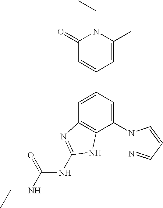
C1=C(C2=CC(=O)N(CC)C(C)=C2)C=C(N2N=CC=C2)C2=C1N=C(NC(NCC)=O)N2
